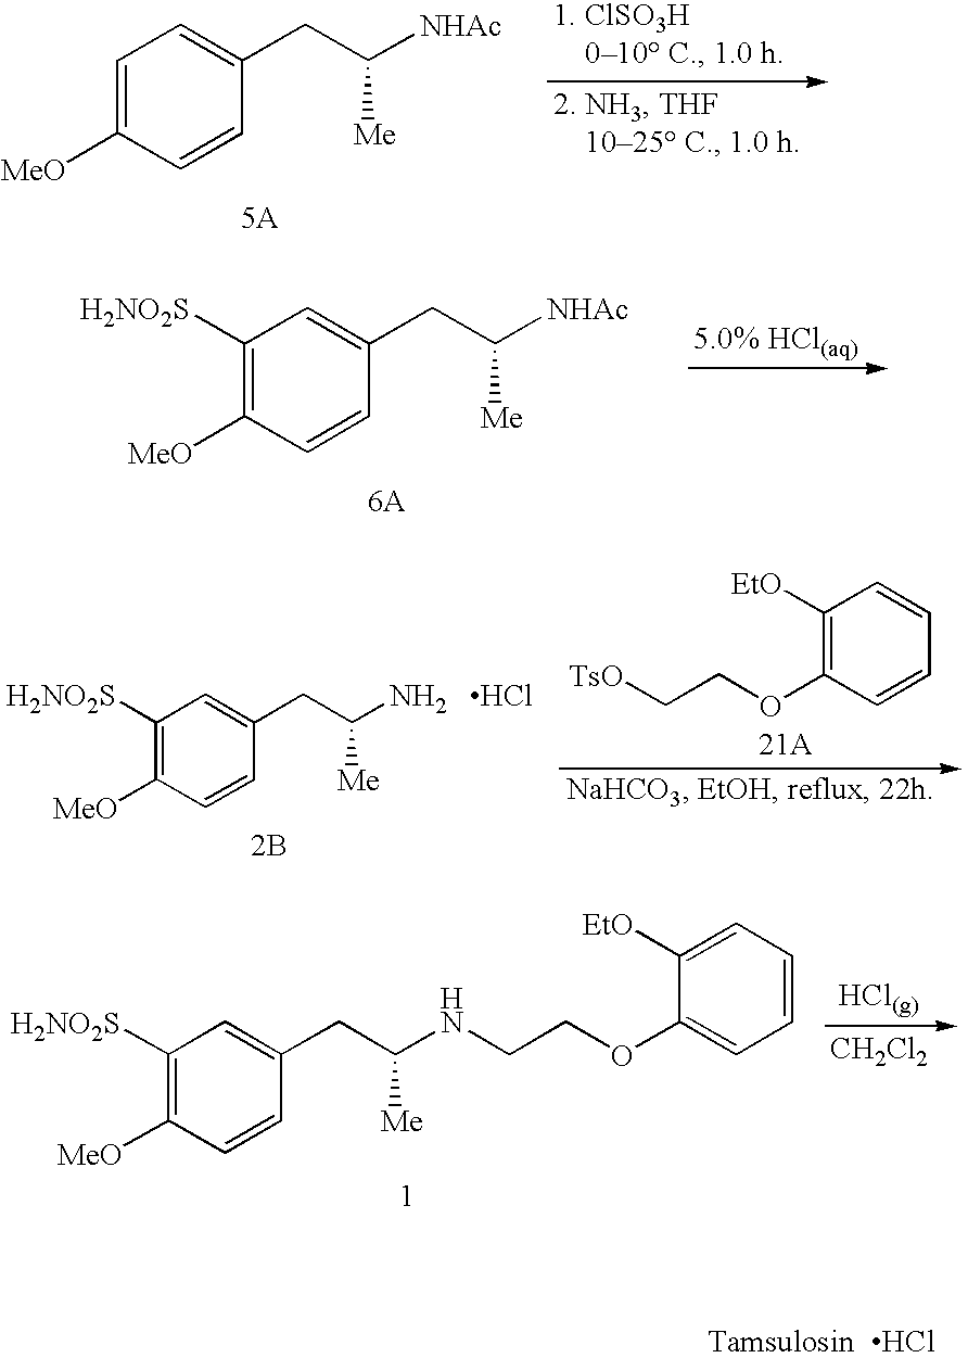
Cl.C1=C([MeO])C=CC(CC([NHAc])[Me])=C1.C1([H2NO2S])=C([MeO])C=CC(CC([NHAc])[Me])=C1.C1([H2NO2S])=C([MeO])C=CC(CC(N)[Me])=C1.[2B].Cl.C1([EtO])=C(OCC[TsO])C=CC=C1.[CH2Cl2].C1([H2NO2S])=C([MeO])C=CC(CC(NCCOC2=CC=CC=C2[EtO])[Me])=C1
